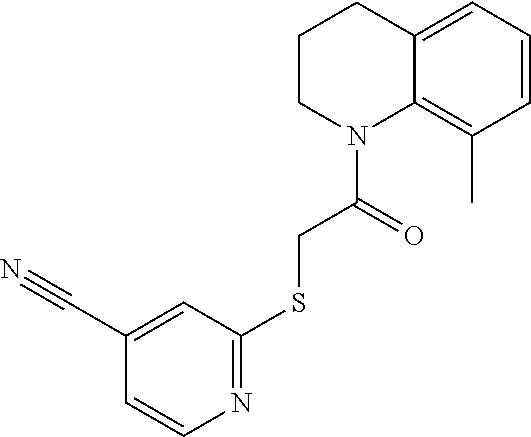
C1CN(C(=O)CSC2=NC=CC(C#N)=C2)C2=C(C)C=CC=C2C1
